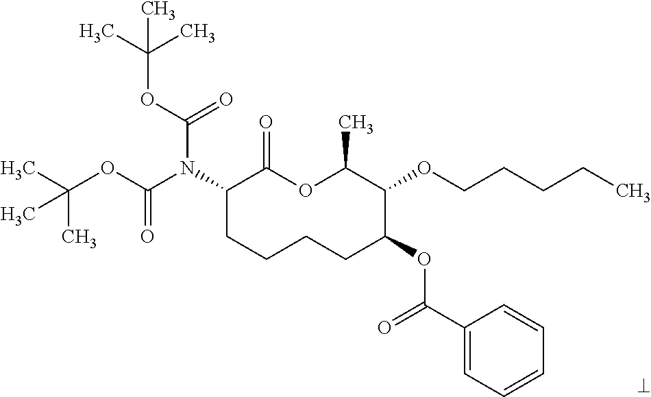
C1(N(C(OC(C)(C)C)=O)C(OC(C)(C)C)=O)CCCCC(OC(C2=CC=CC=C2)=O)C(OCCCCC)C(C)OC1=O
